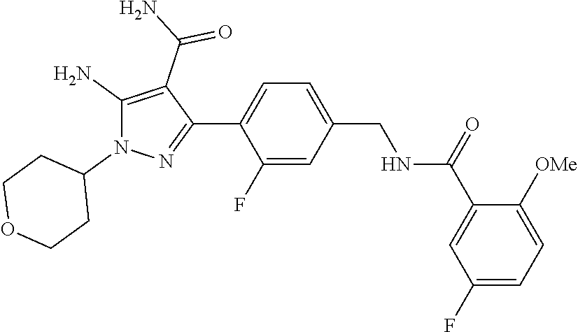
C1=C(F)C(C2=NN(C3CCOCC3)C(N)=C2C(N)=O)=CC=C1CNC(C1=CC(F)=CC=C1[OMe])=O
